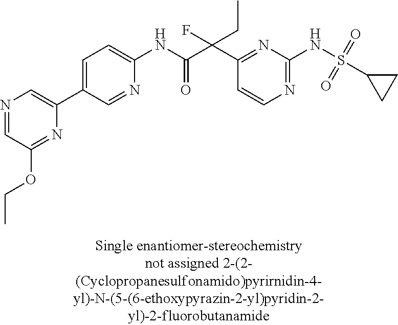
N1=C(NS(=O)(=O)C2CC2)N=C(C(C(NC2=CC=C(C3=CN=CC(OCC)=N3)C=N2)=O)(F)CC)C=C1
